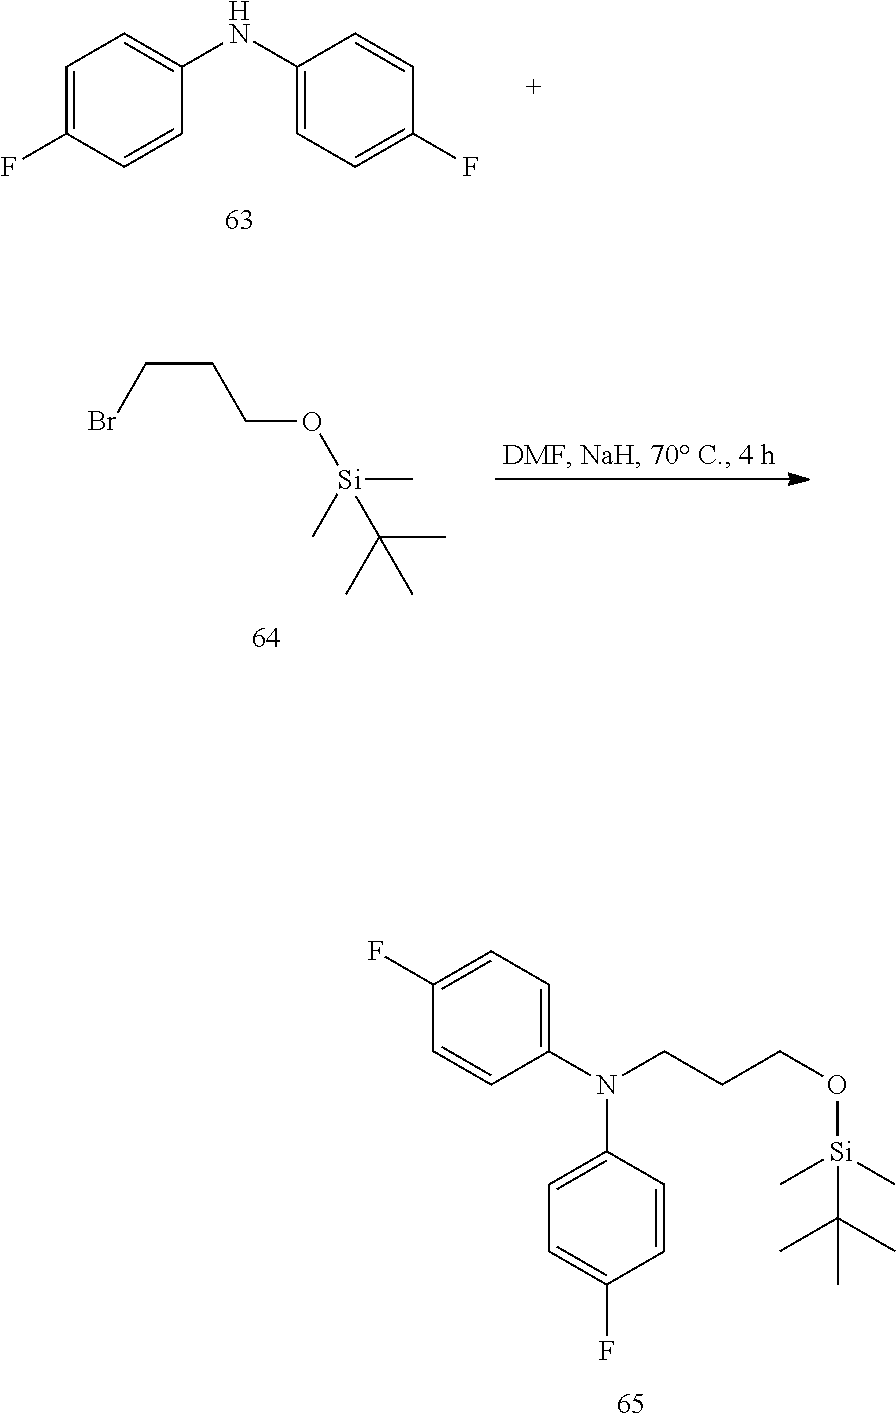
C(O[Si](C)(C)C(C)(C)C)CCN(C1=CC=C(F)C=C1)C1=CC=C(F)C=C1.C1=C(F)C=CC(NC2=CC=C(F)C=C2)=C1.BrCCCO[Si](C)(C)C(C)(C)C
